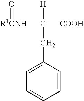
[H]C([COOH])(CC1=CC=CC=C1)[R1CNH]=O
